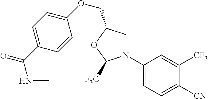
C1N(C2=CC=C([CN])C([CF3])=C2)C([F3C])OC1COC1=CC=C(C(=O)NC)C=C1
